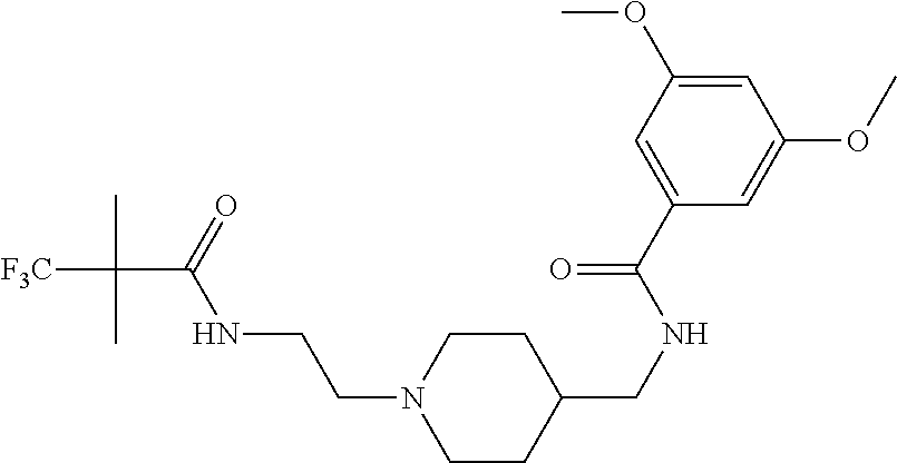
C1CC(CNC(C2=CC(OC)=CC(OC)=C2)=O)CCN1CCNC(C([F3C])(C)C)=O
